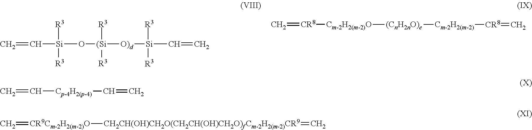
C([Si](O[(Si]([O)d][Si](C=C)([R3])[R3])([R3])[R3])([R3])[R3])=C.C=C[Cp-4H2(p-4)]C=C.C=[CR8][Cm-2H2(m-2)O][(CnH2nO)e][Cm-2H2(m-2)][CR8]=C.C=[CR9Cm-2H2(m-2)O][CH2CH(OH)CH2O(CH2CH(OH)CH2O)fCm-2H2(m-2)CR9]=C
